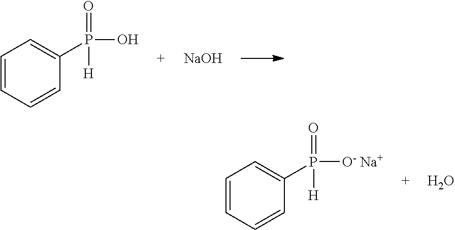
C1=CC=CC(P(O)(=O)[H])=C1.[NaOH].C1=CC=CC(P([O- Na+])(=O)[H])=C1.O
